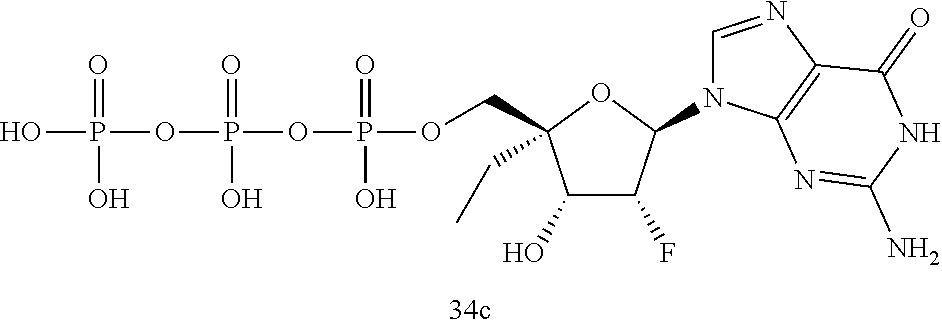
OP(OP(OP(OCC1(CC)C(O)C(F)C(N2C=NC3=C2N=C(N)NC3=O)O1)(=O)O)(=O)O)(=O)O
